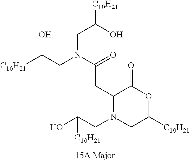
C1(CC(=O)N(CC(O)[C10H21])CC(O)[C10H21])N(CC(O)[C10H21])CC([C10H21])OC1=O
